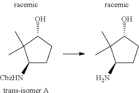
C1([CbzHN])CCC(O)C1(C)C.[trans-isomer A].C1(N)CCC(O)C1(C)C
